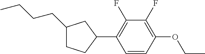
C1(CCCC)CCC(C2=C(F)C(F)=C(OCC)C=C2)C1
